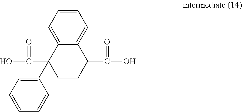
C1=CC=C(C2(C(O)=O)CCC(C(O)=O)C3=CC=CC=C32)C=C1
